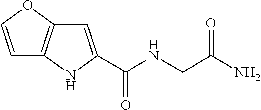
C1=C(C(NCC(N)=O)=O)NC2=C1OC=C2
